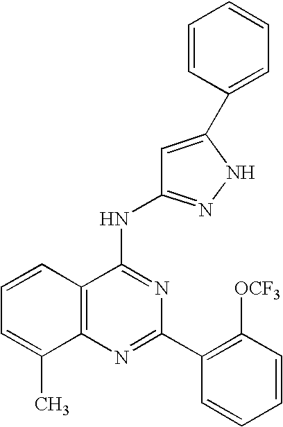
C12=C(N=C(C3=C([OCF3])C=CC=C3)N=C1NC1=NNC(C3=CC=CC=C3)=C1)C(C)=CC=C2
